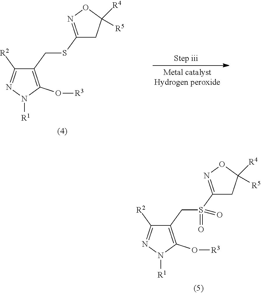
C1(S(CC2=C(O[R3])N([R1])N=C2[R2])(=O)=O)=NOC([R4])([R5])C1.C1(SCC2=C(O[R3])N([R1])N=C2[R2])=NOC([R4])([R5])C1
